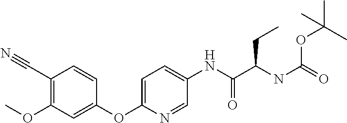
C1(OC)=C(C#N)C=CC(OC2=CC=C(NC(C(NC(=O)OC(C)(C)C)CC)=O)C=N2)=C1
